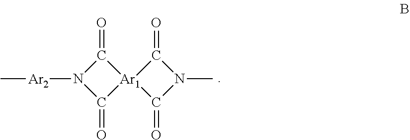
N1([Ar2]C)C(=O)[Ar1]2(C1=O)C(=O)N(C)C2=O
